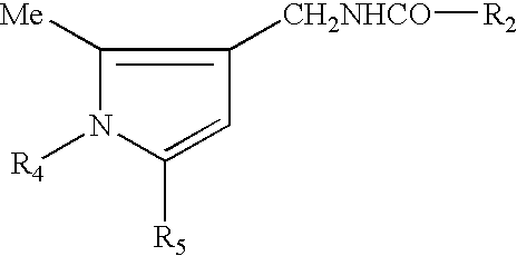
C1([Me])=C([CH2NHCO][R2])C=C([R5])N1[R4]
